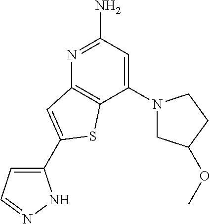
C1(N2CC(OC)CC2)=CC(N)=NC2=C1SC(C1=CC=NN1)=C2
